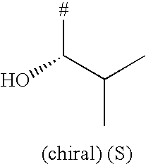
C(C([#])O)(C)C
